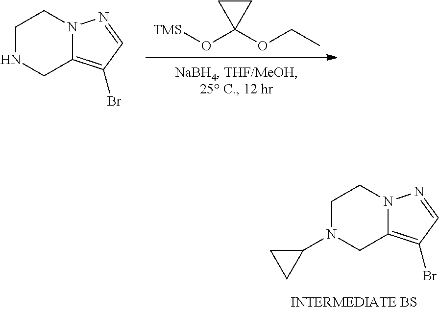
[TMS]OC1(OCC)CC1.C1NCC2=C(Br)C=NN2C1.C1N(C2CC2)CC2=C(Br)C=NN2C1
